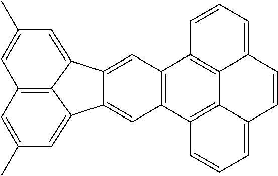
C12=CC3=C(C=C1C1=CC(C)=CC4=C1C2=CC(C)=C4)C1=C2C4=C3C=CC=C4C=CC2=CC=C1
